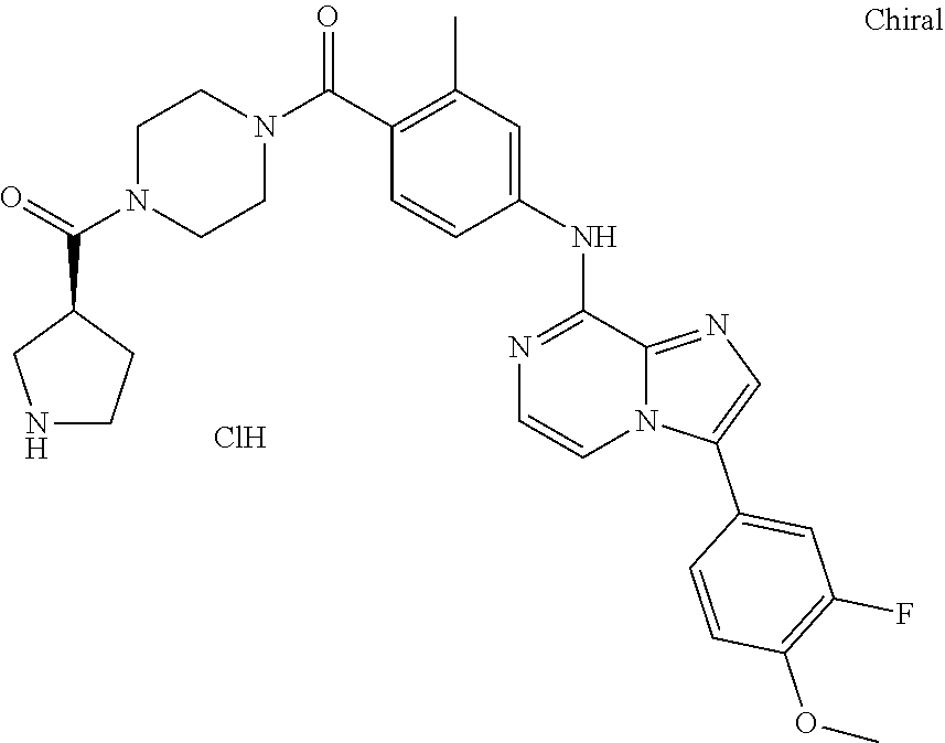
C1(C(N2CCN(C(=O)C3CNCC3)CC2)=O)=C(C)C=C(NC2=NC=CN3C2=NC=C3C2=CC(F)=C(OC)C=C2)C=C1.Cl
